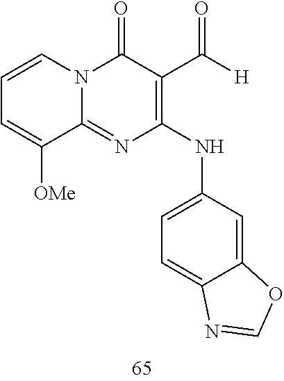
C1=CC=C([OMe])C2=NC(NC3=CC=C4C(=C3)OC=N4)=C(C([H])=O)C(=O)N12
